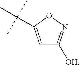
C1=C(C(C)(C)C)ON=C1[OH]
